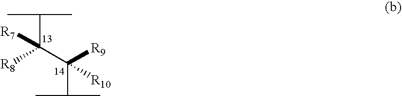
C([R8])(C([R9])([R10])C(C)C)(C(C)C)[R7]
